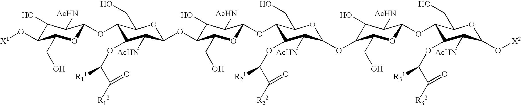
C1(O)C(O[X1])C(CO)OC(OC2C(OC([R11])C([R12])=O)C([AcHN])C(OC3C(O)C([AcHN])C(OC4C(OC([R21])C([R22])=O)C([AcHN])C(OC5C(O)C([AcHN])C(OC6C(OC([R31])C([R32])=O)C([AcHN])C(O[X2])OC6CO)OC5CO)OC4CO)OC3CO)OC2CO)C1[AcHN]
